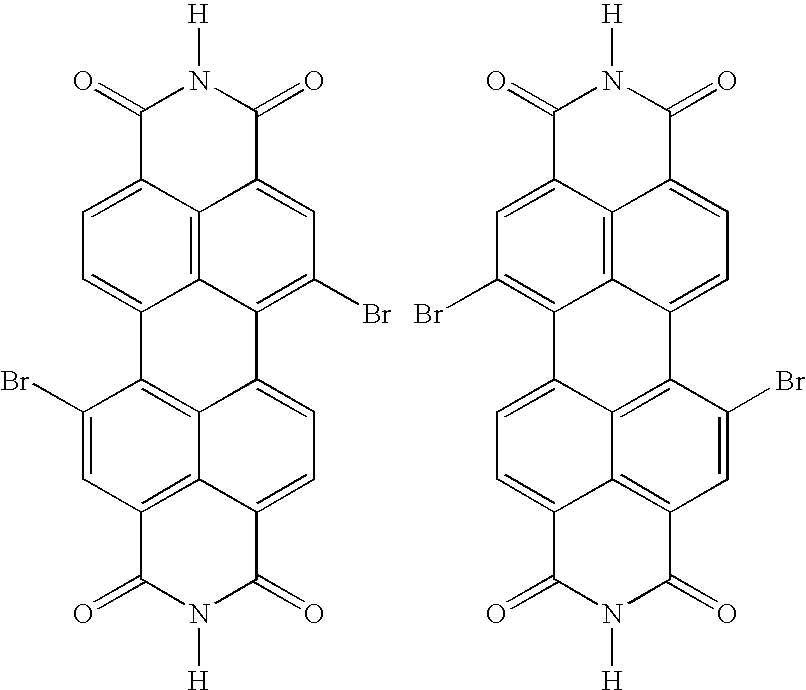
C1=C2C3=C4C(=C1)C1=C5C(=CC=C6C5=C(C=C1Br)C(=O)N([H])C6=O)C4=C(Br)C=C3C(=O)N([H])C2=O.C1=C2C3=C4C(=C1Br)C1=CC=C5C6=C(C=C(Br)C(=C16)C4=CC=C3C(=O)N([H])C2=O)C(=O)N([H])C5=O
